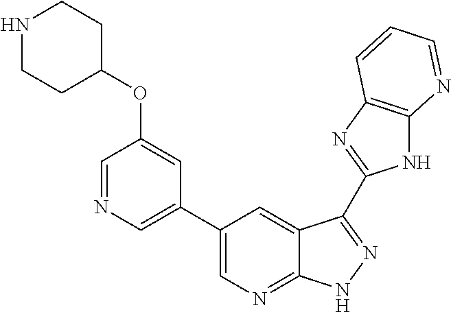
C1(C2=CN=CC(OC3CCNCC3)=C2)=CN=C2C(=C1)C(C1=NC3=C(N1)N=CC=C3)=NN2
